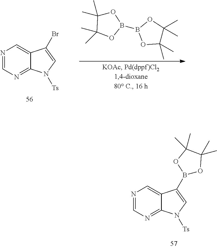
N1=CN=C2C(=C1)C(Br)=CN2[Ts].O1C(C)(C)C(C)(C)OB1B1OC(C)(C)C(C)(C)O1.N1=CN=C2C(=C1)C(B1OC(C)(C)C(C)(C)O1)=CN2[Ts]
